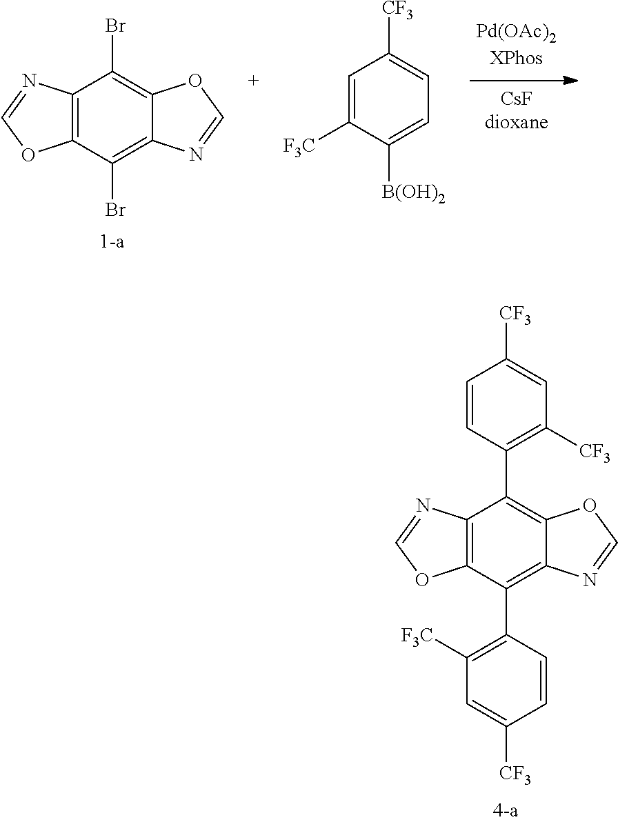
C12=C(C(Br)=C3C(=C1Br)OC=N3)OC=N2.C1([B(OH)2])=CC=C([CF3])C=C1[F3C].C12=C(C(C3=C([F3C])C=C([CF3])C=C3)=C3C(=C1C1=C([CF3])C=C([CF3])C=C1)OC=N3)OC=N2
